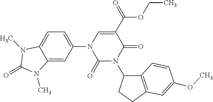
C12=CC(N3C(=O)N(C4C5=C(CC4)C=C(OC)C=C5)C(=O)C(C(OCC)=O)=C3)=CC=C1N(C)C(=O)N2C
